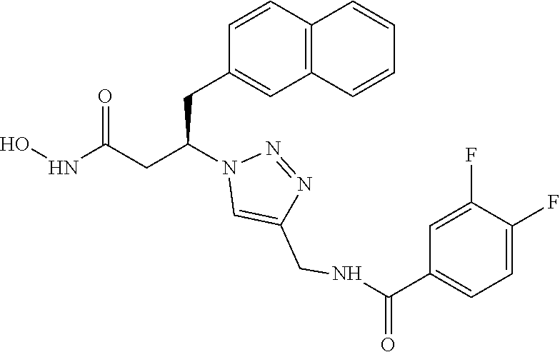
C1(CC(CC(NO)=O)N2C=C(CNC(C3=CC=C(F)C(F)=C3)=O)N=N2)=CC2=C(C=C1)C=CC=C2
